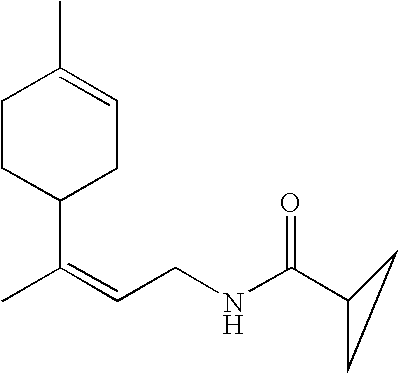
CC(=CCNC(C1CC1)=O)C1CC=C(C)CC1
